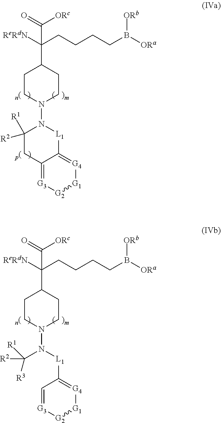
[ReRdN]C(CCCCB([ORa])[ORb])(C(=O)[ORc])C1CCN(N2[L1]C3=[G4][G1][G2][G3]=C3CC2([R1])[R2])CC1.[ReRdN]C(CCCCB([ORa])[ORb])(C(=O)[ORc])C1CCN(N([L1]C2=[G4][G1][G2][G3]=C2)C([R2])([R1])[R3])CC1
